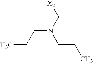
C(N(CCC)C[X2])CC
